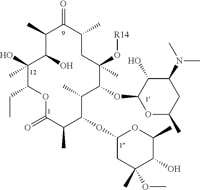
O1C(=O)C(C)C(OC2CC(C)(OC)C(O)C(C)O2)C(C)C(OC2OC(C)CC(N(C)C)C2O)C(O[R14])(C)CC(C)C(=O)C(C)C(O)C(O)(C)C1CC
